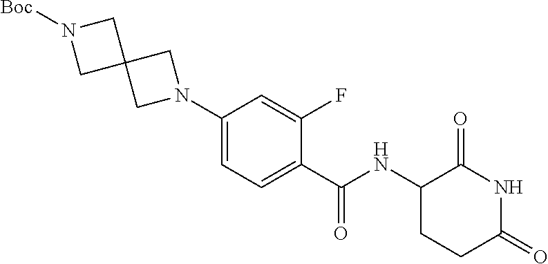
C1(N2CC3(C2)CN([Boc])C3)=CC=C(C(NC2CCC(=O)NC2=O)=O)C(F)=C1
